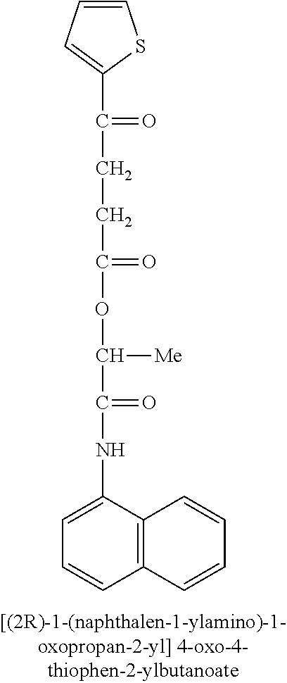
C(CCC(OC(C(=O)NC1=CC=CC2=C1C=CC=C2)[Me])=O)(C1=CC=CS1)=O
